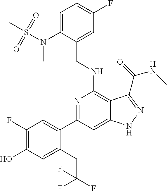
C1(N(S(C)(=O)=O)C)=CC=C(F)C=C1CNC1=C2C(=CC(C3=CC(F)=C(O)C=C3CC(F)(F)F)=N1)NN=C2C(=O)NC
